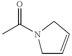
CC(N1CC=CC1)=O
